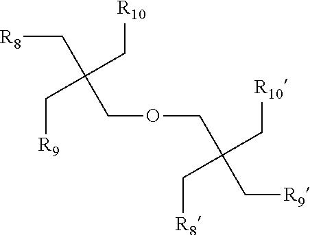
[R8]CC(COCC(C[R9])(C[R10])C[R8])(C[R10])C[R9]
